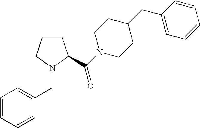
C1CCN(CC2=CC=CC=C2)C1C(N1CCC(CC2=CC=CC=C2)CC1)=O
